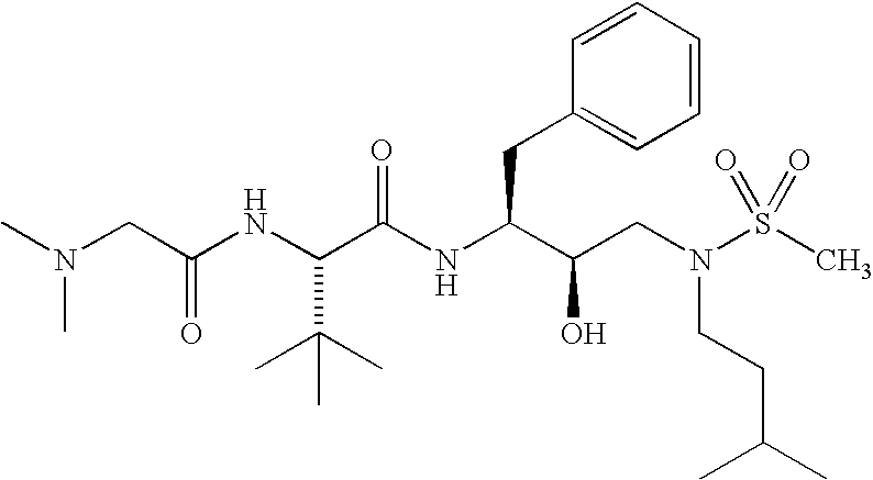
C(C(NC(C(CN(S(C)(=O)=O)CCC(C)C)O)CC1=CC=CC=C1)=O)(NC(CN(C)C)=O)C(C)(C)C
